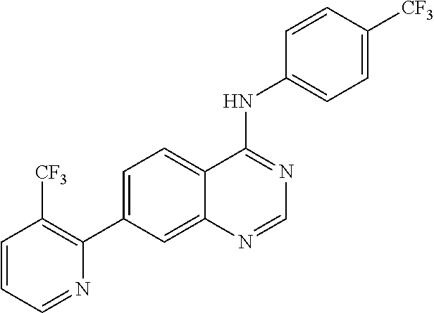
C1=C(C2=C([CF3])C=CC=N2)C=C2C(=C1)C(NC1=CC=C([CF3])C=C1)=NC=N2
